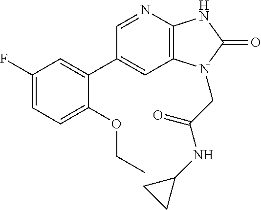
C12=C(N=CC(C3=CC(F)=CC=C3OCC)=C1)NC(=O)N2CC(NC1CC1)=O
